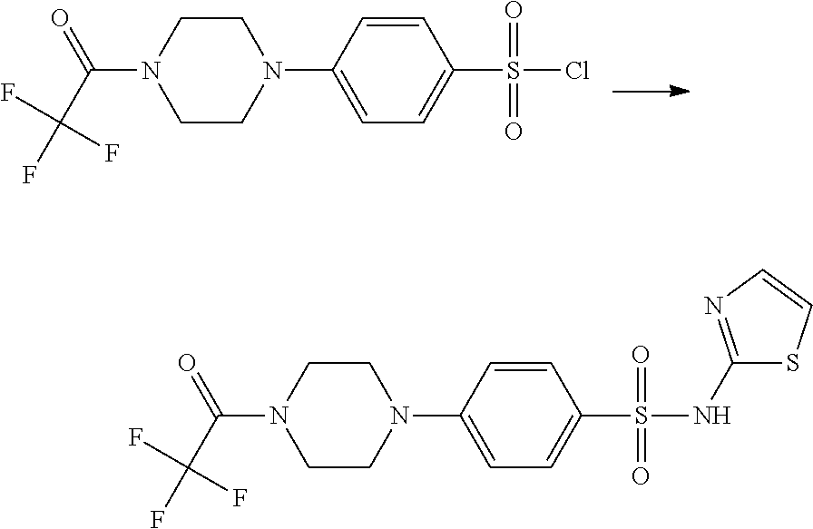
C1=CC(S(Cl)(=O)=O)=CC=C1N1CCN(C(C(F)(F)F)=O)CC1.C1=CC(S(NC2=NC=CS2)(=O)=O)=CC=C1N1CCN(C(C(F)(F)F)=O)CC1
